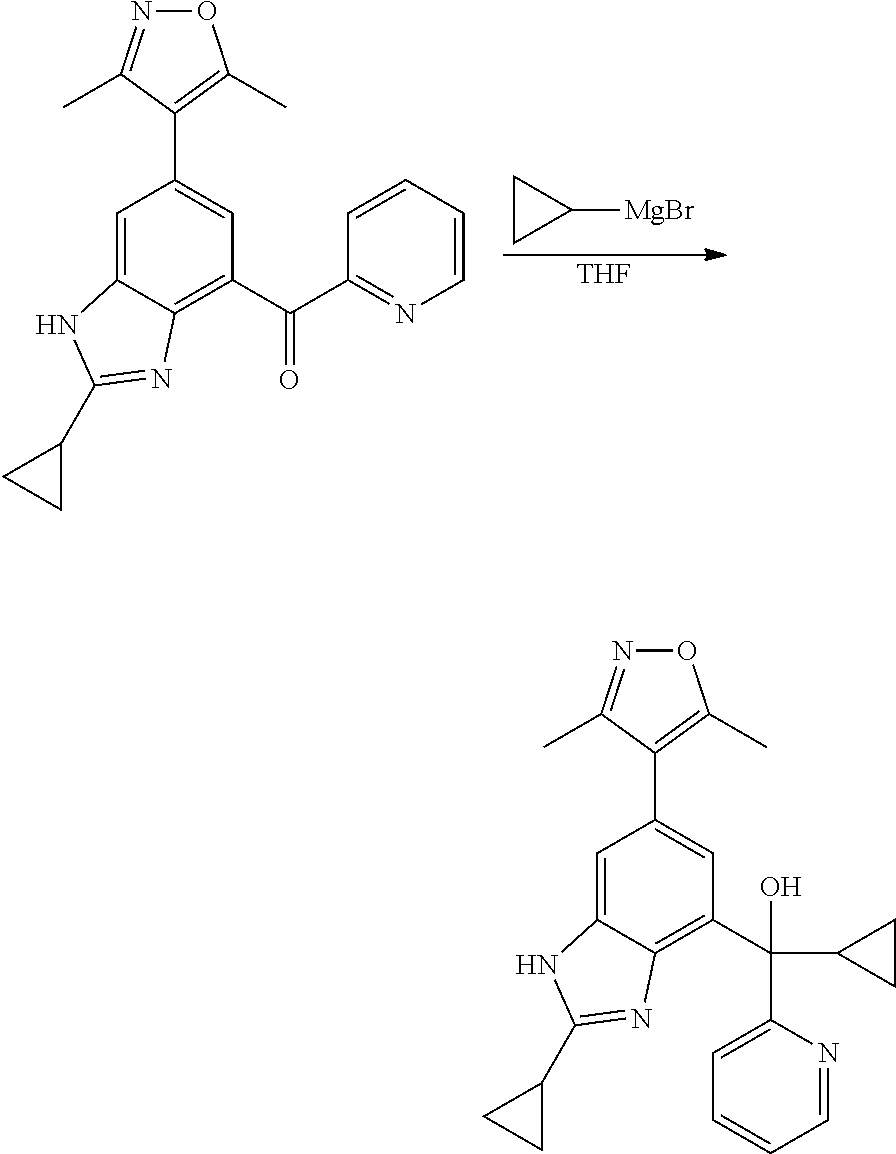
[THF].C1([MgBr])CC1.C1=C2C(=C(C(C3=NC=CC=C3)=O)C=C1C1=C(C)ON=C1C)N=C(C1CC1)N2.C1=C2C(=C(C(C3CC3)(C3=CC=CC=N3)O)C=C1C1=C(C)ON=C1C)N=C(C1CC1)N2
